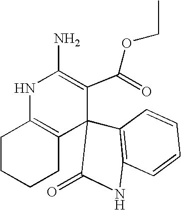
C1CCCC2=C1NC(N)=C(C(OCC)=O)C21C2=C(C=CC=C2)NC1=O
